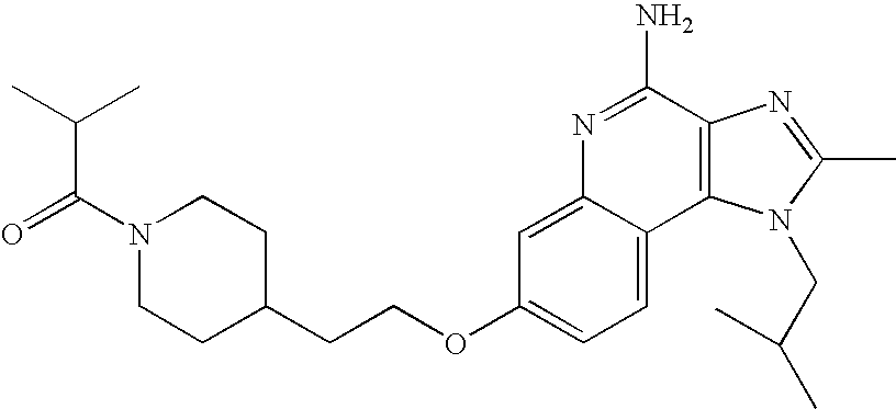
C1=C2C(=CC=C1OCCC1CCN(C(=O)C(C)C)CC1)C1=C(C(N)=N2)N=C(C)N1CC(C)C
